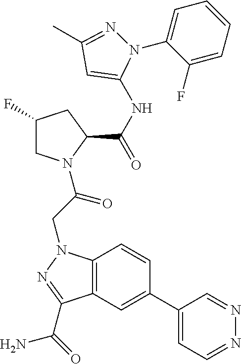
C1(F)CN(C(CN2C3=C(C=C(C4=CC=NN=C4)C=C3)C(C(N)=O)=N2)=O)C(C(NC2=CC(C)=NN2C2=CC=CC=C2F)=O)C1
